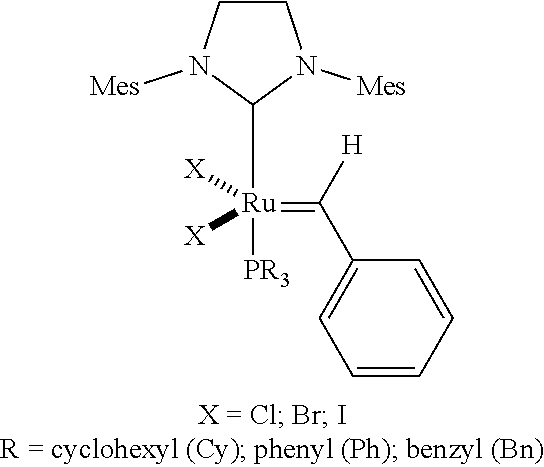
C1(C([H])=[Ru](C2N([Mes])CCN2[Mes])([PR3])([X])[X])=CC=CC=C1
